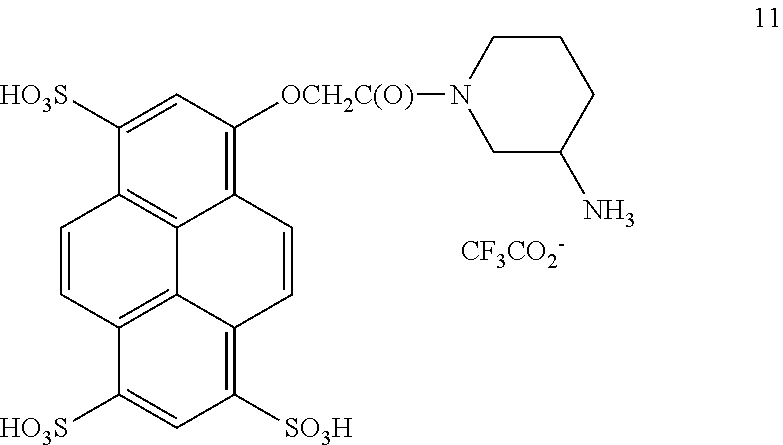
C12=C([OCH2C(O)]N3CC(N)CCC3)C=C([HO3S])C3=C1C1=C(C=C3)C([HO3S])=CC([SO3H])=C1C=C2.[CF3CO2-]
